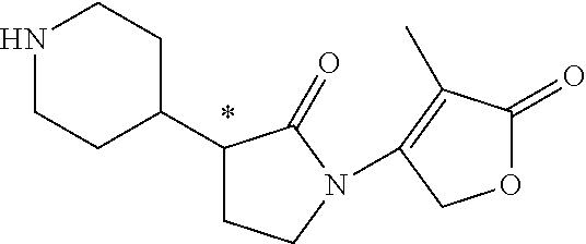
N1CCC(C2CCN(C3=C(C)C(=O)OC3)C2=O)CC1
